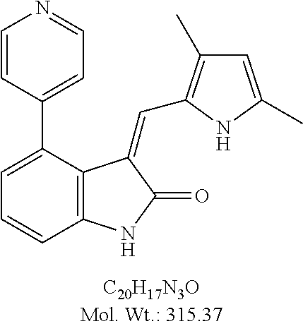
C1=C(C2=CC=NC=C2)C2=C(C=C1)NC(=O)C2=CC1=C(C)C=C(C)N1
